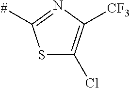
S1C(Cl)=C([CF3])N=C1[#]
